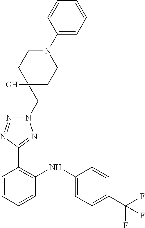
N(C1=C(C2=NN(CC3(O)CCN(C4=CC=CC=C4)CC3)N=N2)C=CC=C1)C1=CC=C(C(F)(F)F)C=C1
